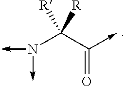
N(C(C(=O)->C)([R])[R])(->C)->C
